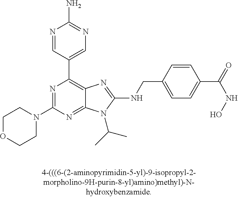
C1OCCN(C2=NC(C3=CN=C(N)N=C3)=C3C(=N2)N(C(C)C)C(NCC2=CC=C(C(NO)=O)C=C2)=N3)C1
